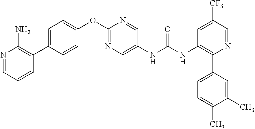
C1=CC(C2=C(N)N=CC=C2)=CC=C1OC1=NC=C(NC(NC2=C(C3=CC=C(C)C(C)=C3)N=CC([CF3])=C2)=O)C=N1
